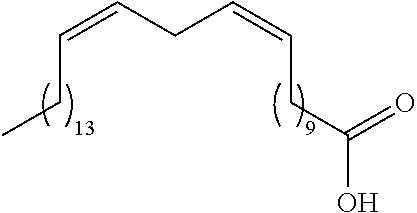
C(=CCC=CCC(O)=O)CC
